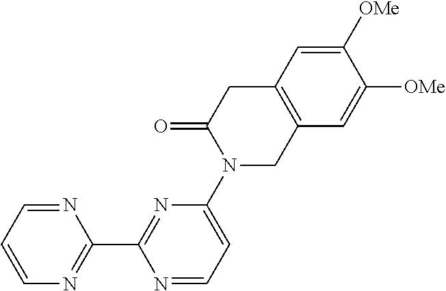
C1([OMe])=CC2=C(C=C1[OMe])CN(C1=CC=NC(C3=NC=CC=N3)=N1)C(=O)C2
